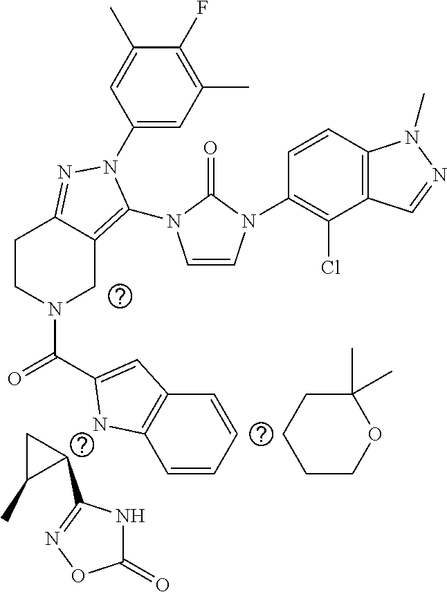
C1COC(C)(C)CC1.C1(C2=NOC(=O)N2)CC1C.C1(N2C(N3C=CN(C4=C(Cl)C5=C(C=C4)N(C)N=C5)C3=O)=C3CN(C(=O)C4=CC5=C(C=CC=C5)N4)CCC3=N2)=CC(C)=C(F)C(C)=C1
